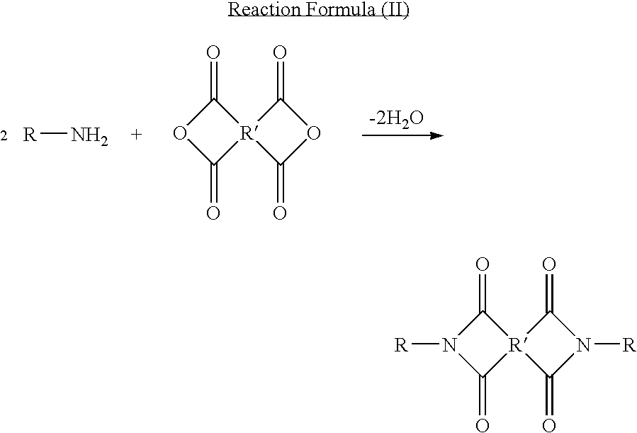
[R]N.C1(=O)OC(=O)[R]12C(=O)OC2=O.C1(=O)N([R])C(=O)[R]12C(=O)N([R])C2=O
